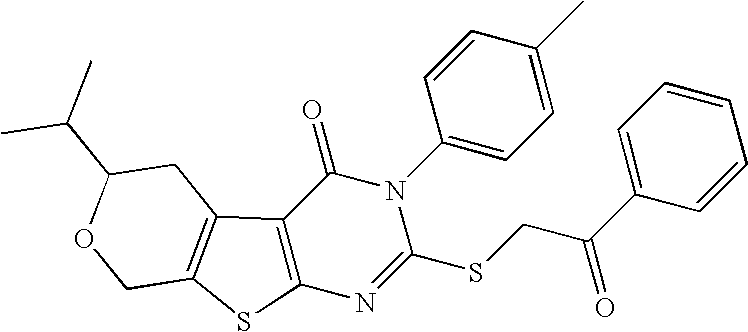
C1=C(C(=O)CSC2=NC3=C(C(=O)N2C2=CC=C(C)C=C2)C2=C(S3)COC(C(C)C)C2)C=CC=C1
